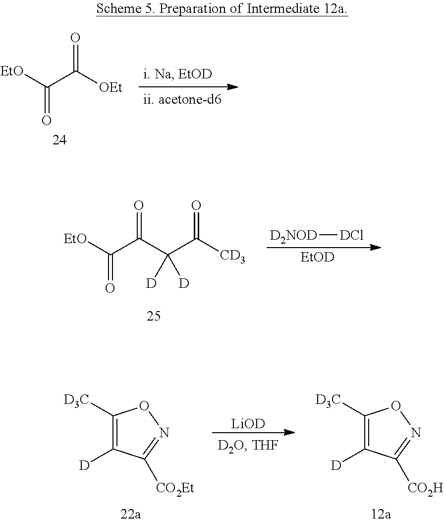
[EtO]C(C([OEt])=O)=O.[EtO]C(C(C(C([CD3])=O)([D])[D])=O)=O.[D2NOD][DCl].[EtOD].C1([D3C])=C([D])C([CO2Et])=NO1.[LiOD].C1([D3C])=C([D])C([CO2H])=NO1
